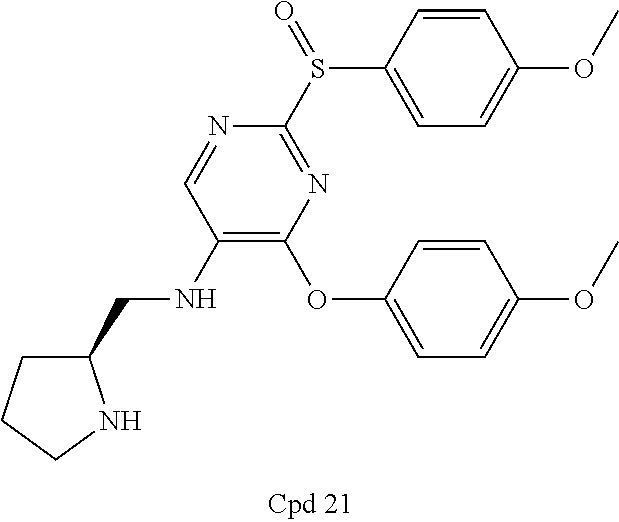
N(CC1CCCN1)C1=C(OC2=CC=C(OC)C=C2)N=C(S(C2=CC=C(OC)C=C2)=O)N=C1
